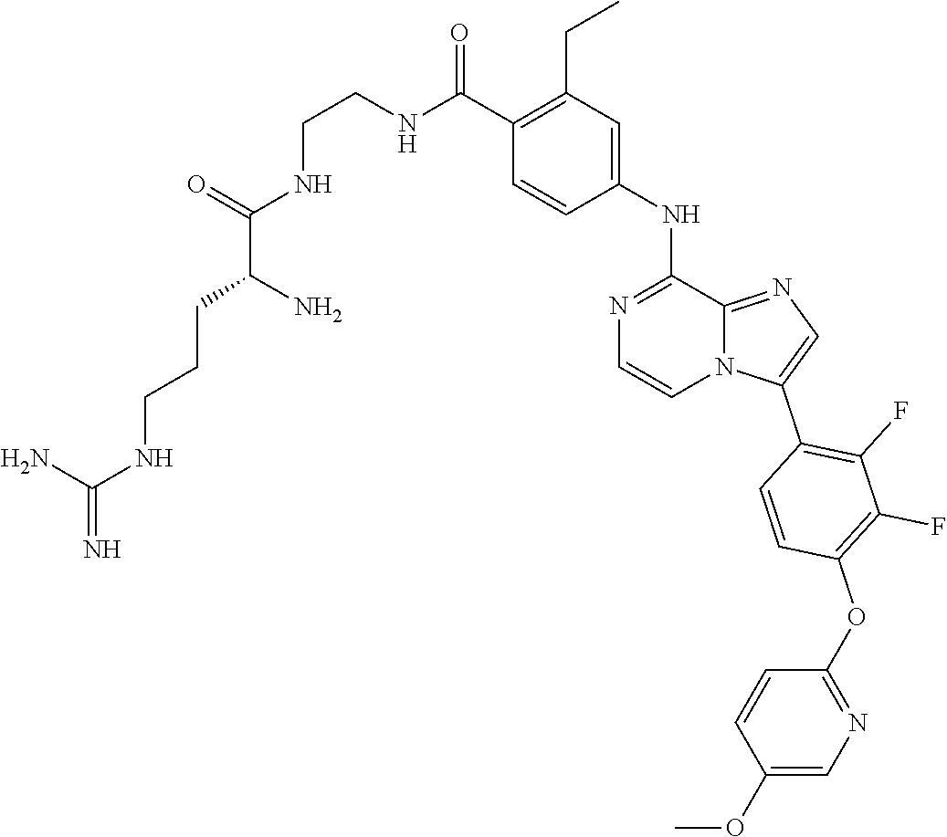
O(C1=C(F)C(F)=C(C2=CN=C3N2C=CN=C3NC2=CC(CC)=C(C(=O)NCCNC(C(CCCNC(=N)N)N)=O)C=C2)C=C1)C1=NC=C(OC)C=C1
